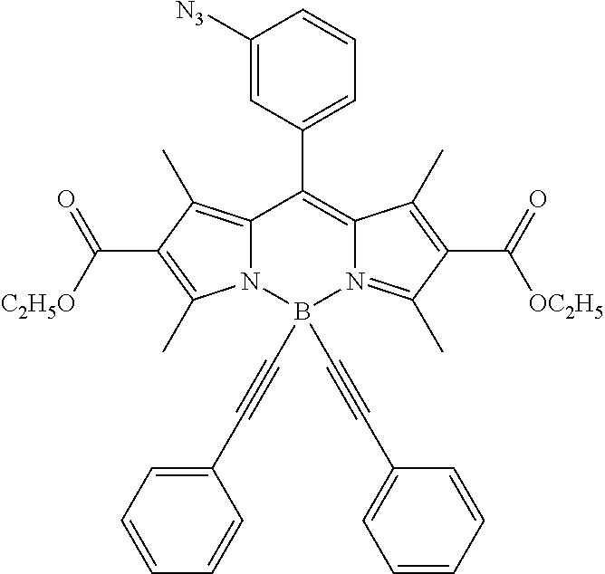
C12=C(C)C(C(=O)[C2H5O])=C(C)N1B(C#CC1=CC=CC=C1)(C#CC1=CC=CC=C1)N1=C(C)C(C(=O)[OC2H5])=C(C)C1=C2C1=CC=CC([N3])=C1
